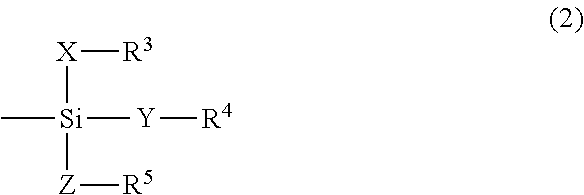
[X]([R3])[Si](C)([Y][R4])[Z][R5]
